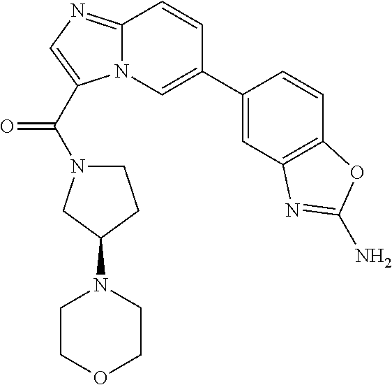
C12=NC=C(C(N3CCC(N4CCOCC4)C3)=O)N1C=C(C1=CC3=C(C=C1)OC(N)=N3)C=C2
